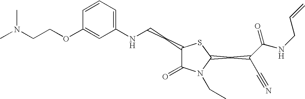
C1=CC=C(NCCC2C(=O)N(CC)C(CC(C#N)C(NCC=C)=O)S2)C=C1OCCN(C)C
